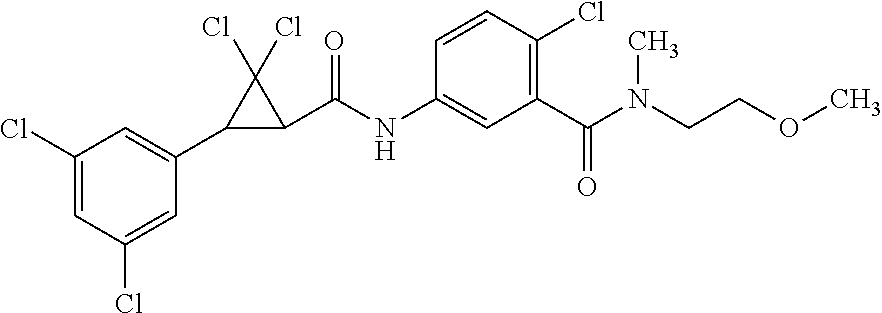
C1(Cl)=CC(Cl)=CC(C2C(C(NC3=CC(C(N(C)CCOC)=O)=C(Cl)C=C3)=O)C2(Cl)Cl)=C1
